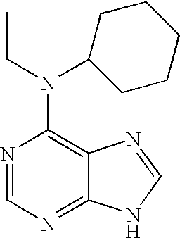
N1=CN=C2C(=C1N(CC)C1CCCCC1)N=CN2
